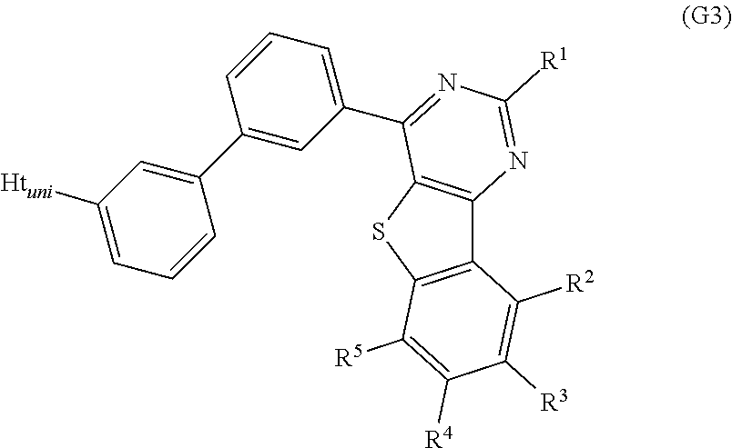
C12=C(SC3=C1N=C([R1])N=C3C1=CC=CC(C3=CC([Htuni])=CC=C3)=C1)C([R5])=C([R4])C([R3])=C2[R2]
